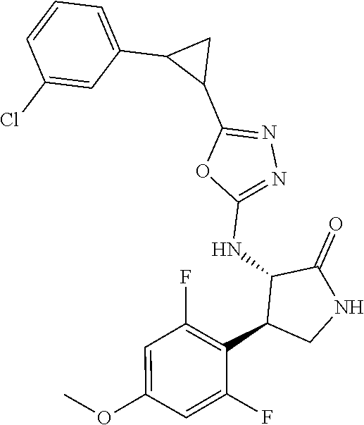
C1(NC2C(C3=C(F)C=C(OC)C=C3F)CNC2=O)=NN=C(C2CC2C2=CC=CC(Cl)=C2)O1
